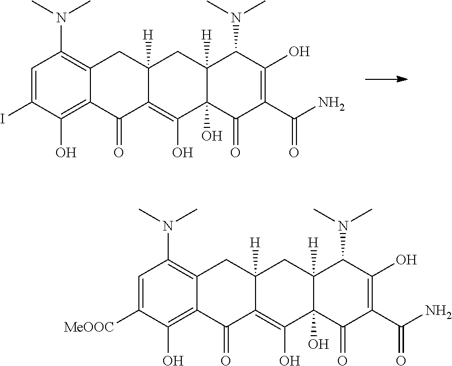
C1=C(I)C(O)=C2C(=C1N(C)C)CC1([H])C(=C(O)C3(O)C([H])(C1)C(N(C)C)C(O)=C(C(N)=O)C3=O)C2=O.C1=C([MeOOC])C(O)=C2C(=C1N(C)C)CC1([H])C(=C(O)C3(O)C([H])(C1)C(N(C)C)C(O)=C(C(N)=O)C3=O)C2=O
